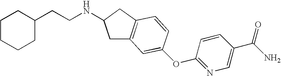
O=C(N)C1=CN=C(OC2=CC3=C(CC(NCCC4CCCCC4)C3)C=C2)C=C1
